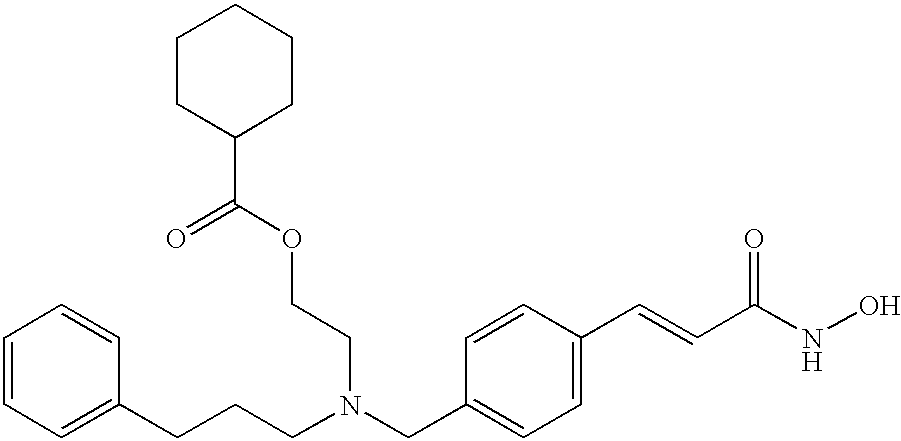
C1CC(C(OCCN(CC2=CC=C(C=CC(NO)=O)C=C2)CCCC2=CC=CC=C2)=O)CCC1
